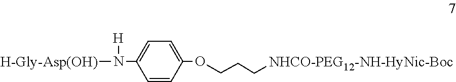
C1=CC(OCCC[NHCO-PEG12-NH-HyNic-Boc])=CC=C1N([H-Gly-Asp(OH)])[H]
